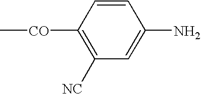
C1([NC])=C([CO]C)C=CC(N)=C1
